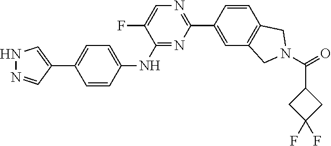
N1=C(NC2=CC=C(C3=CNN=C3)C=C2)C(F)=CN=C1C1=CC2=C(C=C1)CN(C(=O)C1CC(F)(F)C1)C2
